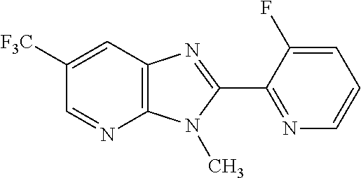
C1([F3C])=CC2=C(N=C1)N(C)C(C1=NC=CC=C1F)=N2
